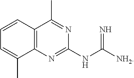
C12=C(N=C(NC([NH2])=N)N=C1C)C(C)=CC=C2
